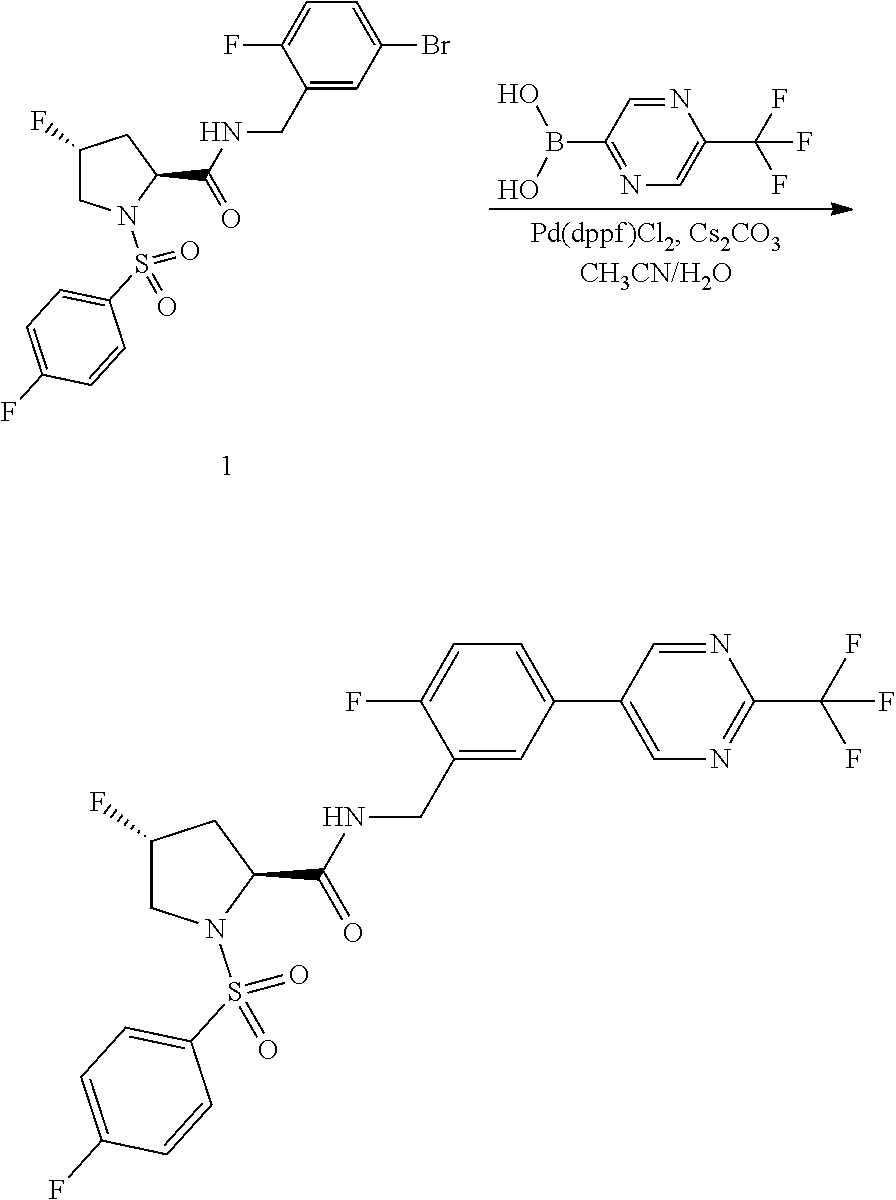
C1(C2=CN=C(C(F)(F)F)N=C2)=CC=C(F)C(CNC(C2CC(F)CN2S(C2=CC=C(F)C=C2)(=O)=O)=O)=C1.C1(Br)=CC=C(F)C(CNC(C2CC(F)CN2S(C2=CC=C(F)C=C2)(=O)=O)=O)=C1.C1(B(O)O)=NC=C(C(F)(F)F)N=C1
